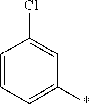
C1=CC=C(*)C=C1Cl
